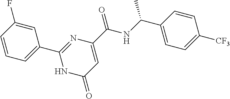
C1(C2=CC=CC(F)=C2)=NC(C(NC(C2=CC=C([CF3])C=C2)C)=O)=CC(=O)N1
